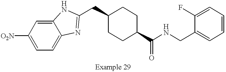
C1([O2N])=CC=C2C(=C1)NC(CC1CCC(C(NCC3=CC=CC=C3F)=O)CC1)=N2
